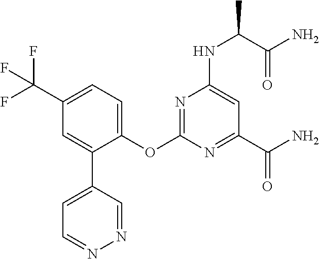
C1(OC2=NC(NC(C(=O)N)C)=CC(C(N)=O)=N2)=CC=C(C(F)(F)F)C=C1C1=CC=NN=C1
